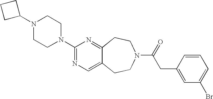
N1(C2CCC2)CCN(C2=NC=C3C(=N2)CCN(C(=O)CC2=CC(Br)=CC=C2)CC3)CC1
